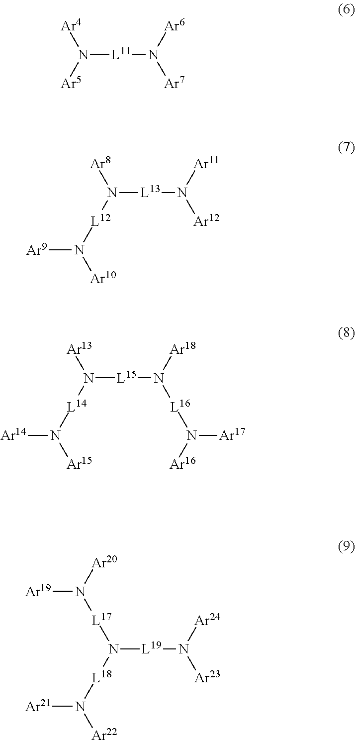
N([L11]N([Ar7])[Ar6])([Ar5])[Ar4].N([L13]N([Ar12])[Ar11])([Ar8])[L12]N([Ar9])[Ar10].N([L15]N([Ar18])[L16]N([Ar16])[Ar17])([Ar13])[L14]N([Ar14])[Ar15].N([L19]N([Ar24])[Ar23])([L18]N([Ar21])[Ar22])[L17]N([Ar19])[Ar20]
